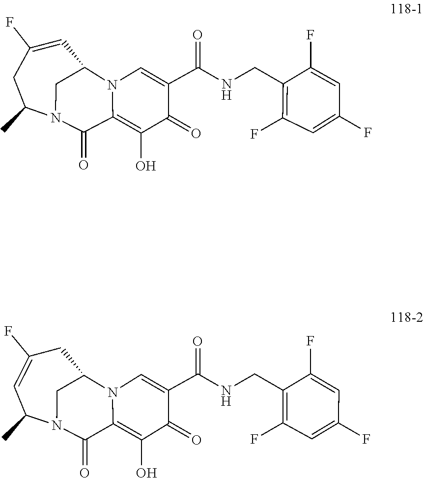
C1(O)=C2C(=O)N3CC(N2C=C(C(=O)NCC2=C(F)C=C(F)C=C2F)C1=O)C=C(F)CC3C.C1(F)=CC(F)=CC(F)=C1CNC(C1=CN2C(=C(O)C1=O)C(=O)N1C(C)C=C(F)CC2C1)=O
